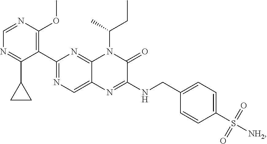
C1(C2=NC=C3C(=N2)N(C(C)CC)C(=O)C(NCC2=CC=C(S([NH2])(=O)=O)C=C2)=N3)=C(OC)N=CN=C1C1CC1
